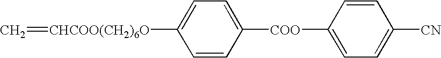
[CHCOO(CH2)6O](=C)C1=CC=C([COO]C2=CC=C([CN])C=C2)C=C1
